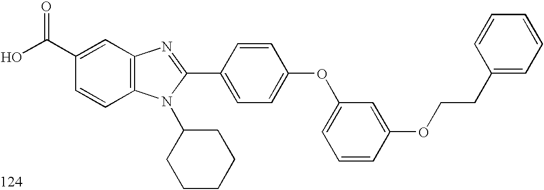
OC(C1=CC2=C(C=C1)N(C1CCCCC1)C(C1=CC=C(OC3=CC=CC(OCCC4=CC=CC=C4)=C3)C=C1)=N2)=O
